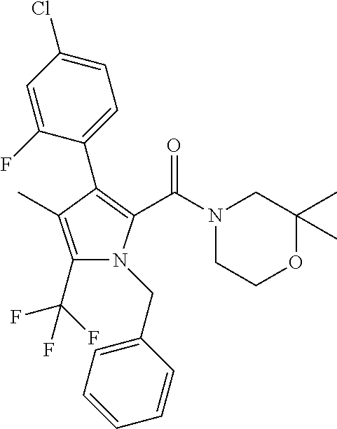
C1(C2=C(C(=O)N3CCOC(C)(C)C3)N(CC3=CC=CC=C3)C(C(F)(F)F)=C2C)=CC=C(Cl)C=C1F
